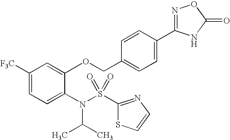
C1([F3C])=CC=C(N(C(C)C)S(=O)(=O)C2=NC=CS2)C(OCC2=CC=C(C3=NOC(=O)N3)C=C2)=C1
